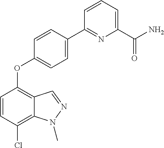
C1=C(C2=NC(C(=O)N)=CC=C2)C=CC(OC2=C3C(=C(Cl)C=C2)N(C)N=C3)=C1
